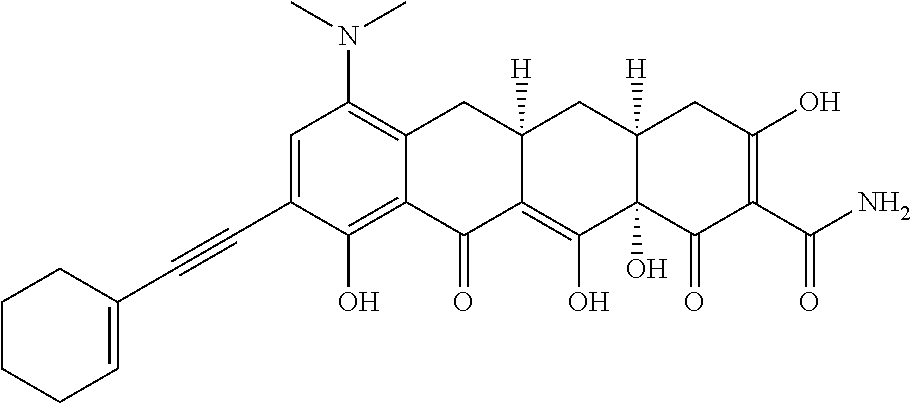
C1=C(C#CC2=CCCCC2)C(O)=C2C(=C1N(C)C)CC1([H])C(=C(O)C3(O)C([H])(C1)CC(O)=C(C(N)=O)C3=O)C2=O
